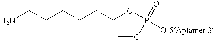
NCCCCCCOP(OC)(=O)[O-5Aptamer 3]
